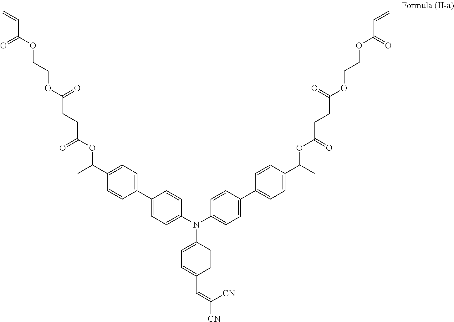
C1=CC(C2=CC=C(N(C3=CC=C(C=C([CN])[CN])C=C3)C3=CC=C(C4=CC=C(C(C)OC(CCC(OCCOC(C=C)=O)=O)=O)C=C4)C=C3)C=C2)=CC=C1C(C)OC(CCC(OCCOC(C=C)=O)=O)=O
